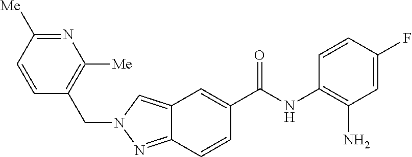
C12=CN(CC3=C([Me])N=C([Me])C=C3)N=C1C=CC(C(NC1=C(N)C=C(F)C=C1)=O)=C2
